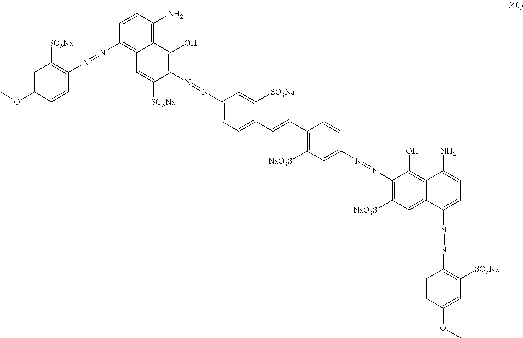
C1=C(OC)C=CC(N=NC2=C3C(=C(N)C=C2)C(O)=C(N=NC2=CC=C(C=CC4=C([NaO3S])C=C(N=NC5=C([NaO3S])C=C6C(=C5O)C(N)=CC=C6N=NC5=C([SO3Na])C=C(OC)C=C5)C=C4)C([SO3Na])=C2)C([SO3Na])=C3)=C1[SO3Na]
